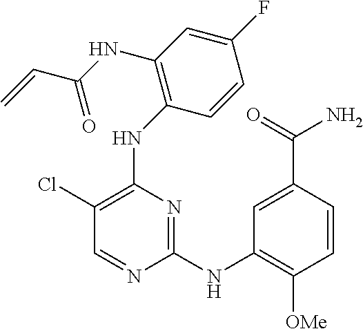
N(C1=C(Cl)C=NC(NC2=C([OMe])C=CC(C(N)=O)=C2)=N1)C1=C(NC(C=C)=O)C=C(F)C=C1
